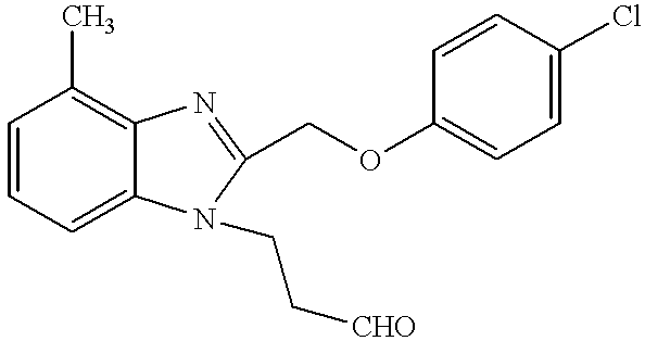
C1=CC=C2C(=C1C)N=C(COC1=CC=C(Cl)C=C1)N2CC[CHO]
